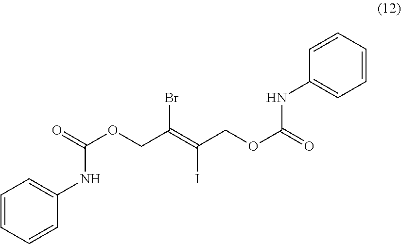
BrC(=C(COC(=O)NC1=CC=CC=C1)I)COC(=O)NC1=CC=CC=C1
